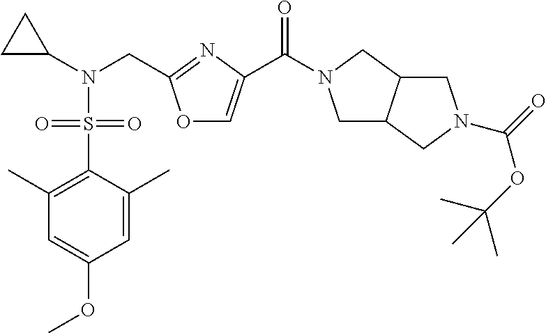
C1(C)=C(S(=O)(N(C2CC2)CC2=NC(C(=O)N3CC4C(C3)CN(C(=O)OC(C)(C)C)C4)=CO2)=O)C(C)=CC(OC)=C1
